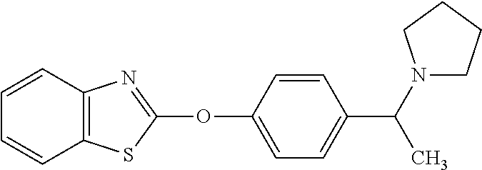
C1(OC2=NC3=C(S2)C=CC=C3)=CC=C(C(N2CCCC2)C)C=C1
